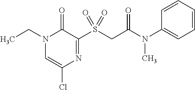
N1(CC)C=C(Cl)N=C(S(CC(N(C2=CC=CC=C2)C)=O)(=O)=O)C1=O
